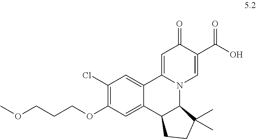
C1(Cl)=C(OCCCOC)C=C2C(=C1)C1=CC(=O)C(C(O)=O)=CN1C1C2CCC1(C)C
